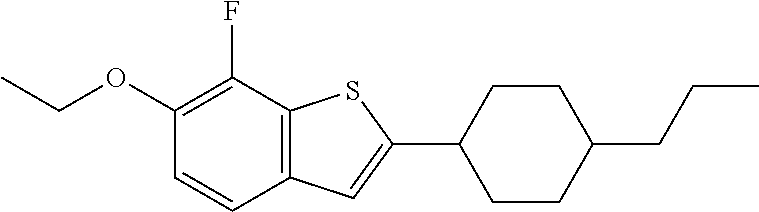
C1(OCC)=C(F)C2=C(C=C1)C=C(C1CCC(CCC)CC1)S2
